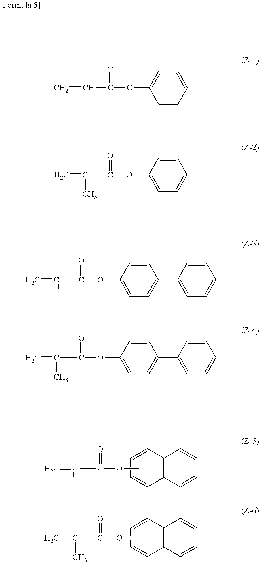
C(C(OC)=O)=C.C1=CC2=C(C=C1)C=CC=C2.C(C(OC)=O)(=C)C.C1=CC2=C(C=C1)C=CC=C2.C=CC(OC1=CC=CC=C1)=O.C(C(OC1=CC=CC=C1)=O)(C)=C.C(C(OC1=CC=C(C2=CC=CC=C2)C=C1)=O)=C.C(C(OC1=CC=C(C2=CC=CC=C2)C=C1)=O)(C)=C
